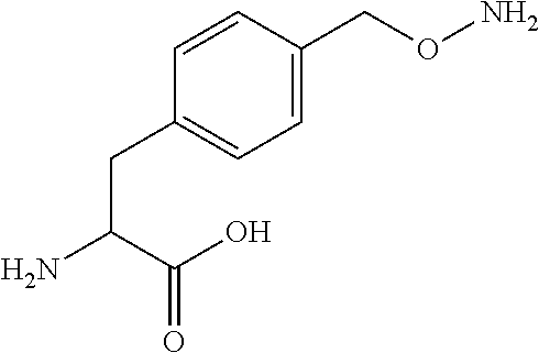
C1=C(CON)C=CC(CC(N)C(O)=O)=C1
